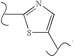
S1C(C)=NC=C1C
